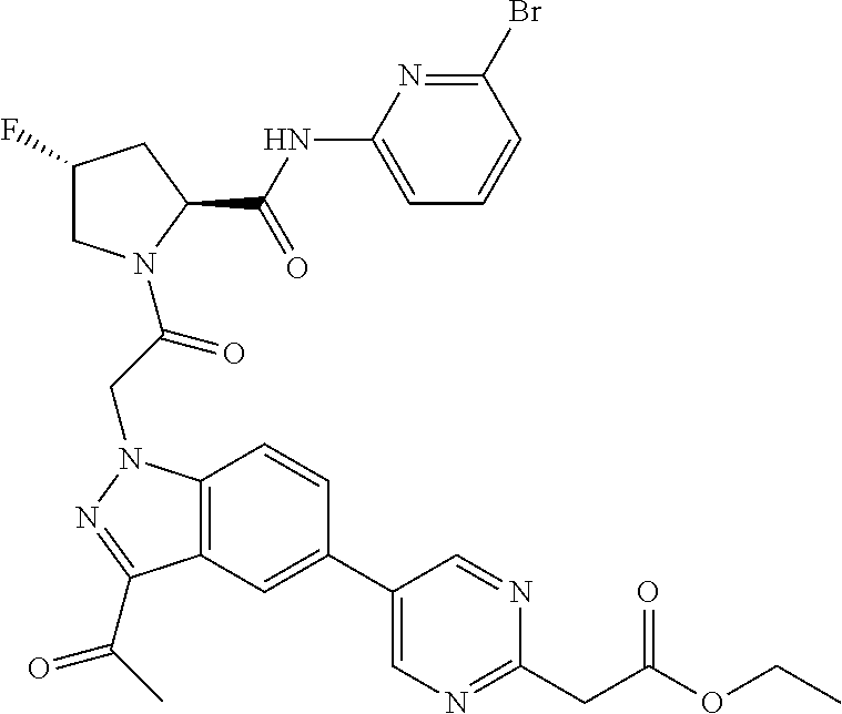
C1(NC(C2CC(F)CN2C(CN2C3=C(C(C(C)=O)=N2)C=C(C2=CN=C(CC(OCC)=O)N=C2)C=C3)=O)=O)=CC=CC(Br)=N1
